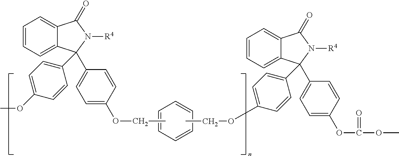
C1=C2C(=CC=C1)C(=O)N([R4])C2(C1=CC=C(OC(OC)=O)C=C1)C1=CC=C(OCC)C=C1.C1=C2C(=CC=C1)C(=O)N([R4])C2(C1=CC=C(OCC)C=C1)C1=CC=C(OC)C=C1.C1=CC=CC=C1
